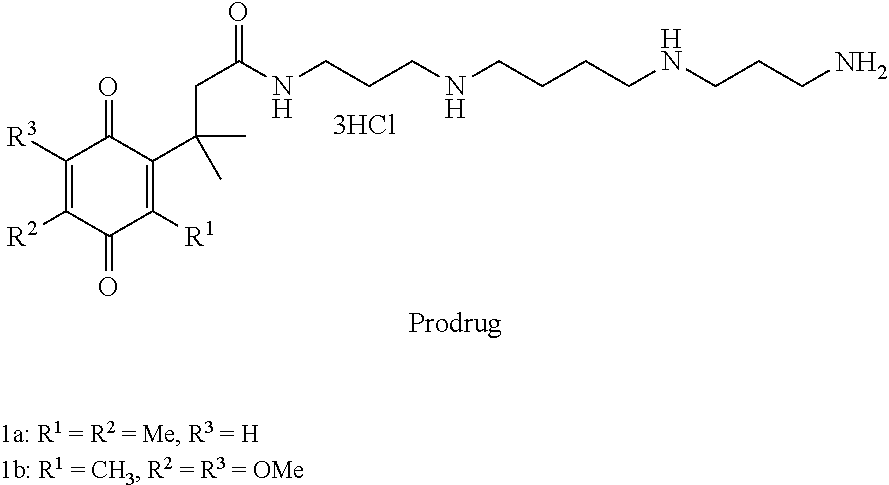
C1([R3])=C([R2])C(=O)C([R1])=C(C(C)(C)CC(NCCCNCCCCNCCCN)=O)C1=O
